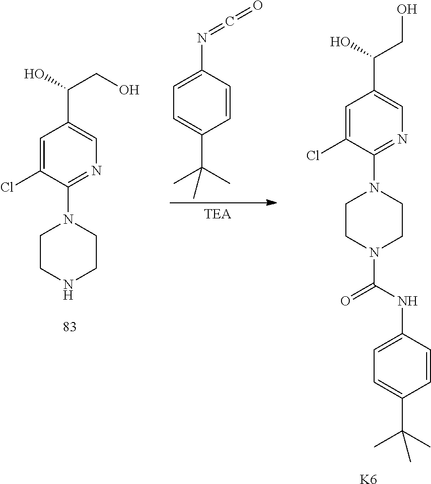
C1=CC(N=C=O)=CC=C1C(C)(C)C.C1=C(Cl)C(N2CCNCC2)=NC=C1C(CO)O.C1=C(Cl)C(N2CCN(C(NC3=CC=C(C(C)(C)C)C=C3)=O)CC2)=NC=C1C(CO)O.[K6]
